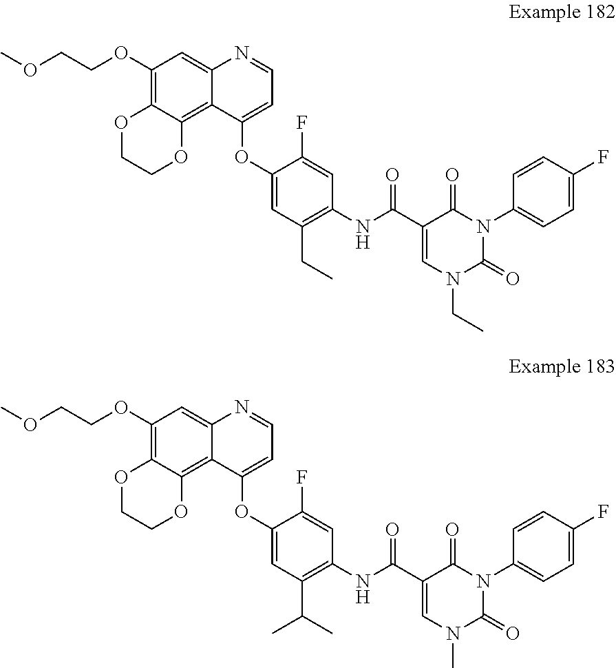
C12=C(OCCOC)C=C3C(=C1OCCO2)C(OC1=CC(C(C)C)=C(NC(=O)C2=CN(C)C(=O)N(C4=CC=C(F)C=C4)C2=O)C=C1F)=CC=N3.C12=C(OCCOC)C=C3C(=C1OCCO2)C(OC1=CC(CC)=C(NC(=O)C2=CN(CC)C(=O)N(C4=CC=C(F)C=C4)C2=O)C=C1F)=CC=N3
